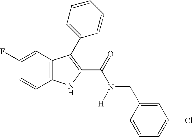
C1=C(F)C=CC2=C1C(C1=CC=CC=C1)=C(C(N(CC1=CC(Cl)=CC=C1)[H])=O)N2
